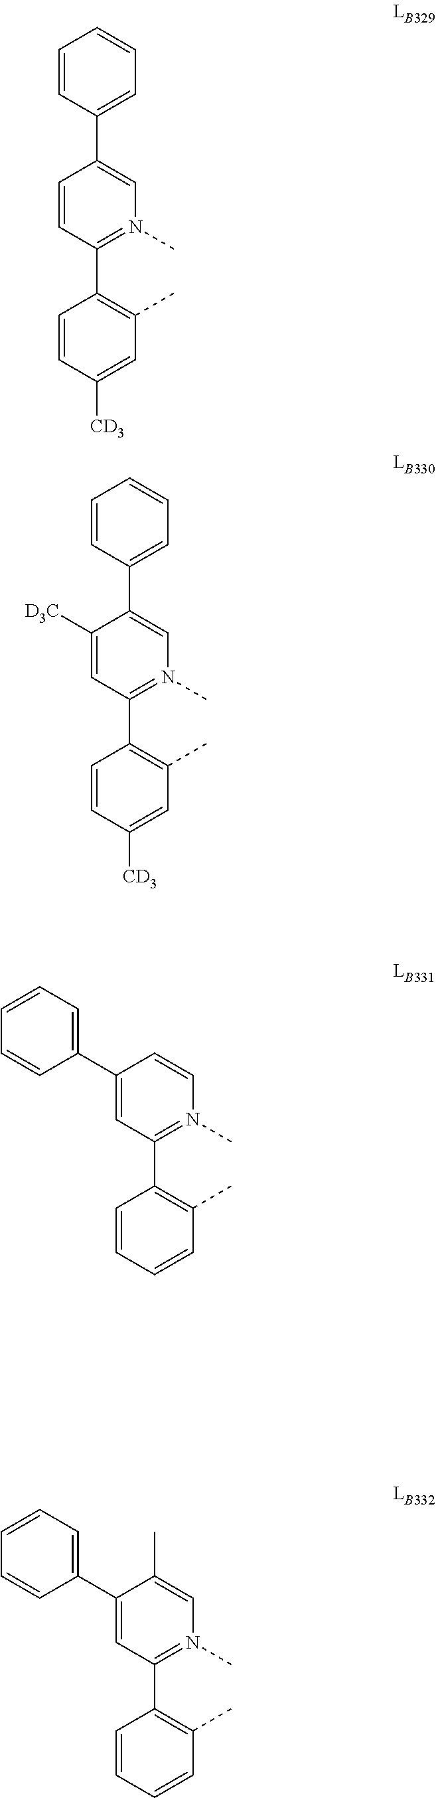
C1=CC([CD3])=CC(C)=C1C1=N(C)C=C(C2=CC=CC=C2)C=C1.C1=CC([CD3])=CC(C)=C1C1=N(C)C=C(C2=CC=CC=C2)C([D3C])=C1.C1=CC=CC(C)=C1C1=N(C)C=CC(C2=CC=CC=C2)=C1.C1=CC=CC(C)=C1C1=N(C)C=C(C)C(C2=CC=CC=C2)=C1
